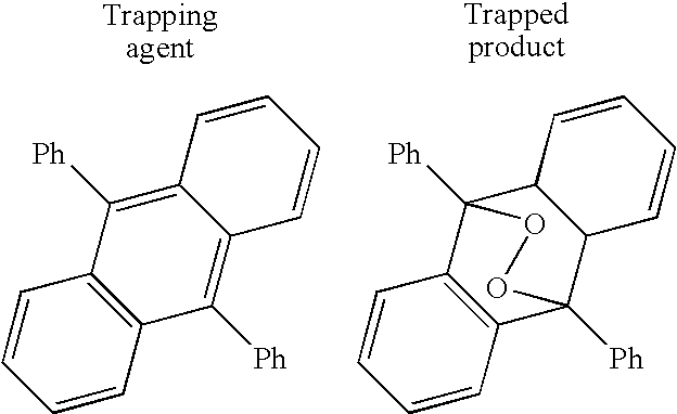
C1=CC2=C(C=C1)C([Ph])=C1C(=C2[Ph])C=CC=C1.C1=CC2=C(C=C1)C1([Ph])C3C(C2([Ph])OO1)C=CC=C3
